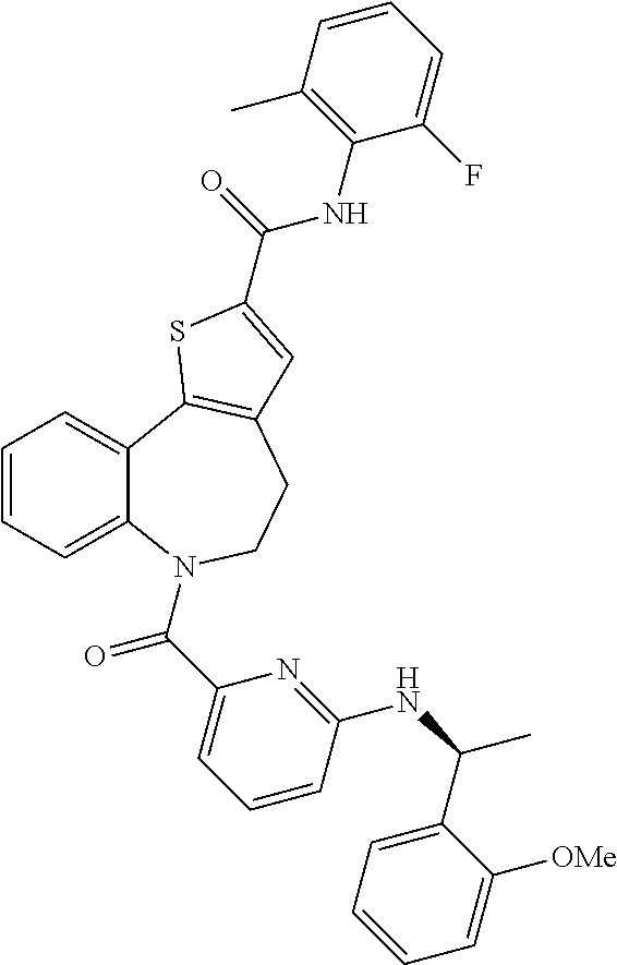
C1=CC=C2C(=C1)C1=C(CCN2C(C2=CC=CC(NC(C)C3=CC=CC=C3[OMe])=N2)=O)C=C(C(NC2=C(C)C=CC=C2F)=O)S1
